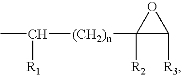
C([(CH2)n]C1([R2])C([R3])O1)([R1])C
